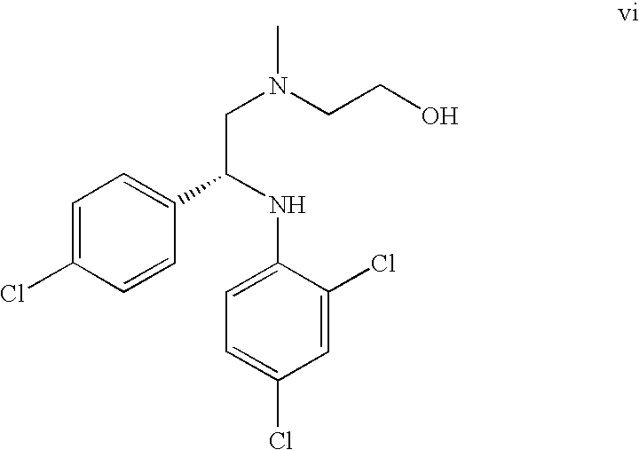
C1=C(Cl)C=CC(C(NC2=CC=C(Cl)C=C2Cl)CN(C)CCO)=C1
